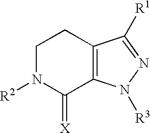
C1N([R2])C(=[X])C2=C(C1)C([R1])=NN2[R3]
